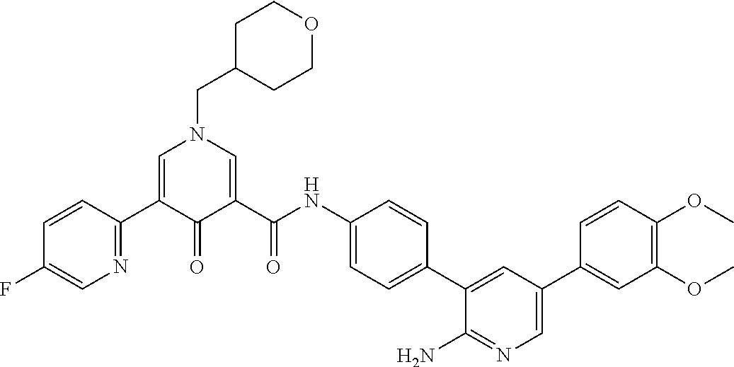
C1=C(C2=NC=C(F)C=C2)C(=O)C(C(NC2=CC=C(C3=CC(C4=CC(OC)=C(OC)C=C4)=CN=C3N)C=C2)=O)=CN1CC1CCOCC1
